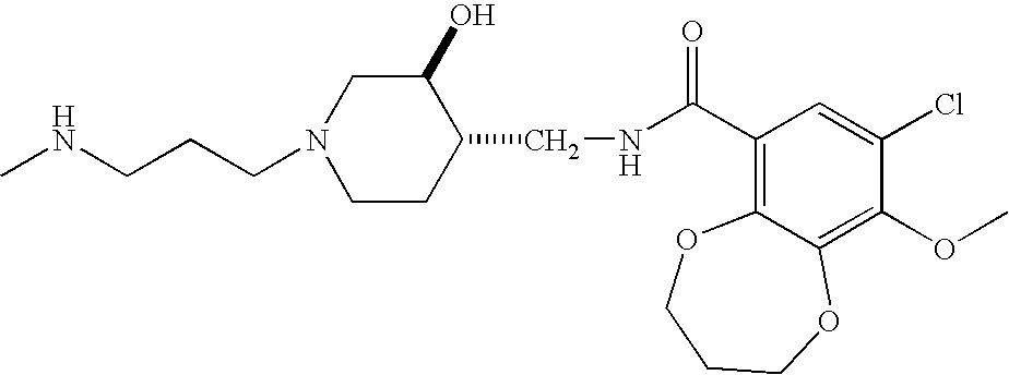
N(CCCN1CCC(CNC(C2=C3C(=C(OC)C(Cl)=C2)OCCCO3)=O)C(O)C1)C
